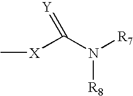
C[X]C(N([R7])[R8])=[Y]
